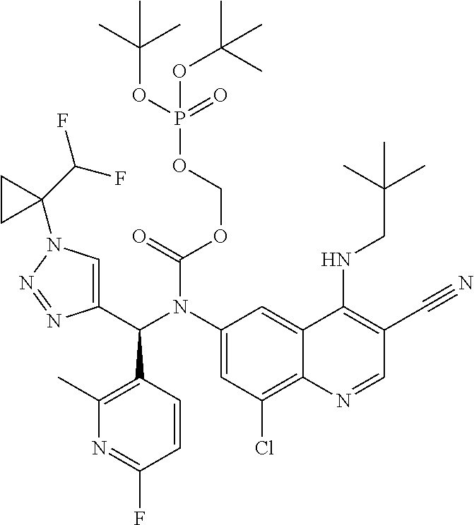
N1=C(F)C=CC(C(C2=CN(C3(C(F)F)CC3)N=N2)N(C2=CC(Cl)=C3C(=C2)C(NCC(C)(C)C)=C(C#N)C=N3)C(=O)OCOP(OC(C)(C)C)(=O)OC(C)(C)C)=C1C
